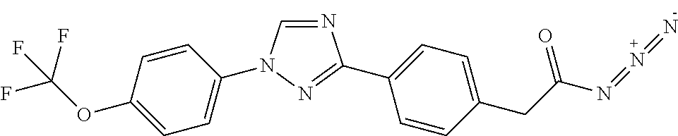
C1=CC(N2C=NC(C3=CC=C(CC(N=N=N)=O)C=C3)=N2)=CC=C1OC(F)(F)F
